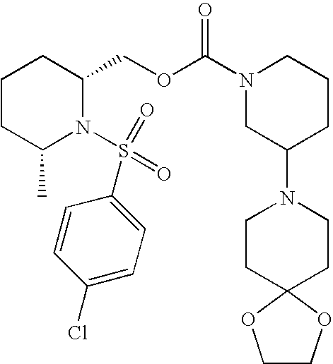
C1CC(C)N(S(=O)(=O)C2=CC=C(Cl)C=C2)C(COC(N2CC(N3CCC4(CC3)OCCO4)CCC2)=O)C1
